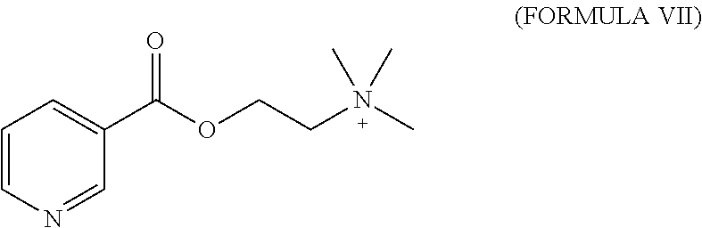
C1=CN=CC(C(OCCN(C)(C)C)=O)=C1
